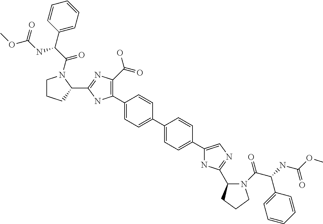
C1=C(C2=C(C(=O)O)N=C(C3CCCN3C(C(NC(OC)=O)C3=CC=CC=C3)=O)N2)C=CC(C2=CC=C(C3=CN=C(C4N(C(=O)C(C5=CC=CC=C5)NC(OC)=O)CCC4)N3)C=C2)=C1
